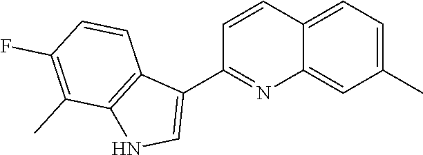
C12=CC=C(C)C=C1N=C(C1=CNC3=C1C=CC(F)=C3C)C=C2
